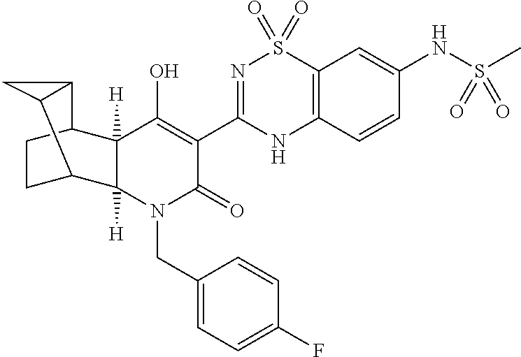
C12([H])C([H])(C(O)=C(C3=NS(=O)(=O)C4=C(N3)C=CC(NS(C)(=O)=O)=C4)C(=O)N1CC1=CC=C(F)C=C1)C1CCC2C2C1C2
